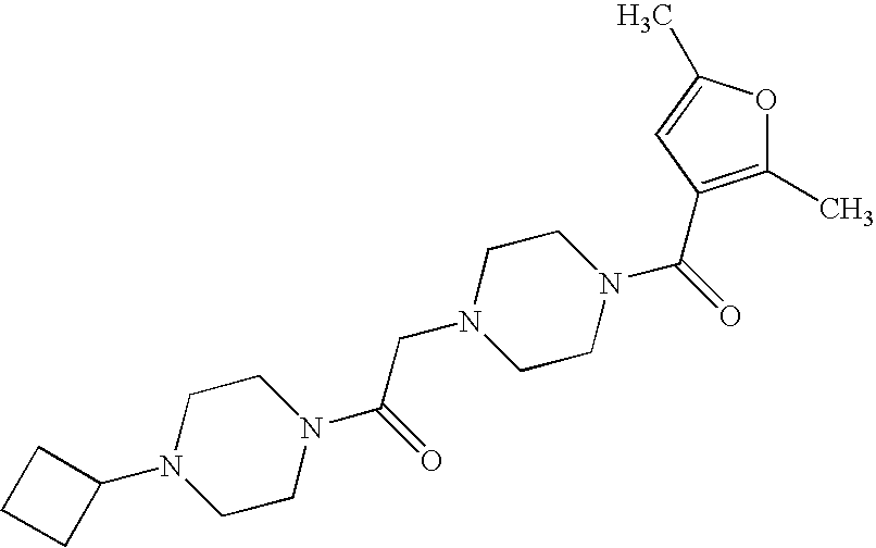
C1CN(C(=O)CN2CCN(C(=O)C3=C(C)OC(C)=C3)CC2)CCN1C1CCC1
